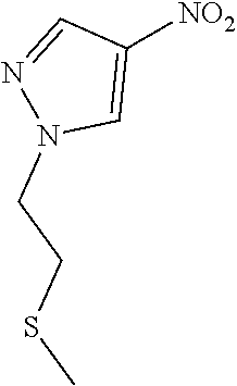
[NO2]C1=CN(CCSC)N=C1
